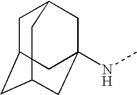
C1C2CC3CC(NC)(CC1C3)C2
